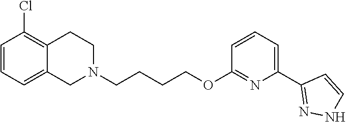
C1N(CCCCOC2=NC(C3=NNC=C3)=CC=C2)CCC2=C(Cl)C=CC=C12
